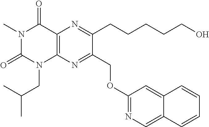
N1(C)C(=O)N(CC(C)C)C2=C(C1=O)N=C(CCCCCO)C(COC1=NC=C3C(=C1)C=CC=C3)=N2
